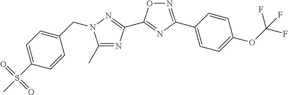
C1(C)=NC(C2=NC(C3=CC=C(OC(F)(F)F)C=C3)=NO2)=NN1CC1=CC=C(S(C)(=O)=O)C=C1
